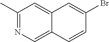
C1(C)=NC=C2C(=C1)C=C(Br)C=C2
